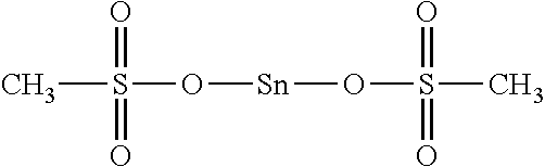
CS(O[Sn]OS(=O)(=O)C)(=O)=O
